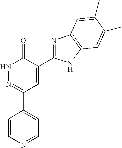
C1=CN=CC=C1C1=NNC(=O)C(C2=NC3=C(N2)C=C(C)C(C)=C3)=C1
